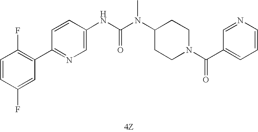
[4Z].C1(C2=C(F)C=CC(F)=C2)=NC=C(NC(N(C2CCN(C(=O)C3=CC=CN=C3)CC2)C)=O)C=C1
